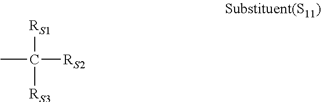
CC([RS2])([RS1])[RS3]
